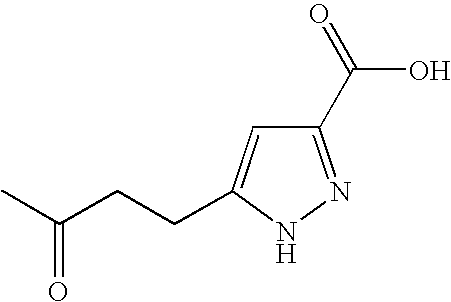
C1(C(=O)O)=NNC(CCC(C)=O)=C1
